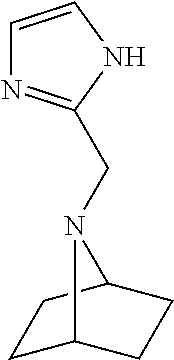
C1=CNC(CN2C3CCC2CC3)=N1
